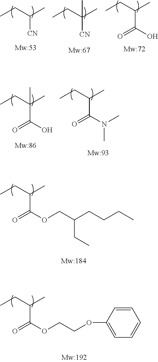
CCC(C)[CN].CCC(C)([CN])C.CCC(C)C(O)=O.CCC(C)(C(O)=O)C.CCC(C)C(N(C)C)=O.CCC(C)C(OCC(CCCC)CC)=O.CCC(C)C(OCCOC1=CC=CC=C1)=O
